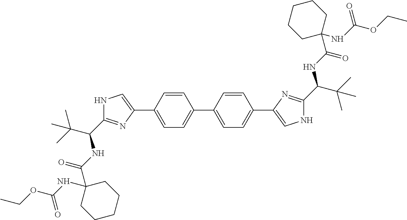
C1(C(C(C)(C)C)NC(C2(NC(OCC)=O)CCCCC2)=O)=NC(C2=CC=C(C3=CC=C(C4=CNC(C(C(C)(C)C)NC(C5(NC(OCC)=O)CCCCC5)=O)=N4)C=C3)C=C2)=CN1
